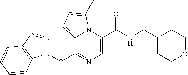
C1=C(C(NCC2CCOCC2)=O)N2C(=CC=C2C)C(ON2N=NC3=C2C=CC=C3)=N1
